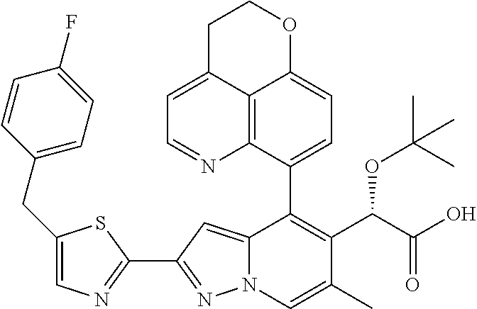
C12=CC(C3=NC=C(CC4=CC=C(F)C=C4)S3)=NN1C=C(C)C(C(C(O)=O)OC(C)(C)C)=C2C1=CC=C2C3=C1N=CC=C3CCO2
